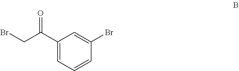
C1(C(CBr)=O)=CC=CC(Br)=C1
